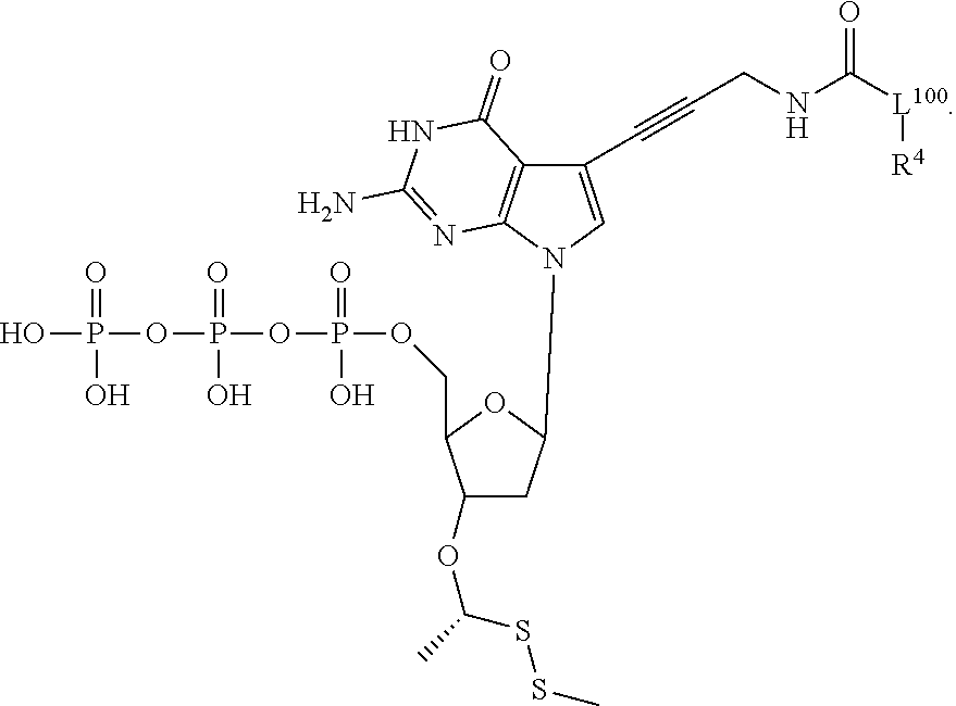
OP(OP(OP(=O)(O)OCC1C(OC(SSC)C)CC(N2C3=C(C(=O)NC(N)=N3)C(C#CCNC([L100][R4])=O)=C2)O1)(=O)O)(=O)O
